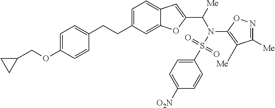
C1=C(CCC2=CC=C(OCC3CC3)C=C2)C=C2C(=C1)C=C(C([Me])N(S(=O)(=O)C1=CC=C([O2N])C=C1)C1=C([Me])C([Me])=NO1)O2
